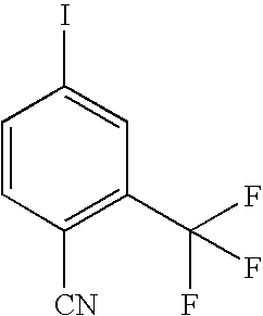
C1=CC([CN])=C(C(F)(F)F)C=C1I
